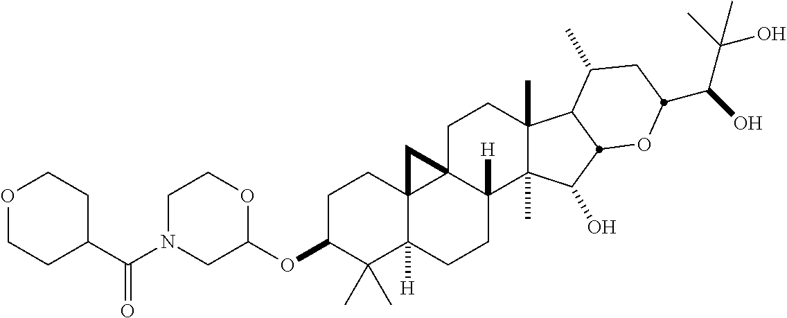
C1(C(N2CC(OC3C(C)(C)C4([H])C5(CC3)C3(CCC6(C)C(C)(C(O)C7C6C(C)CC(C(O)C(C)(O)C)O7)C3([H])CC4)C5)OCC2)=O)CCOCC1
